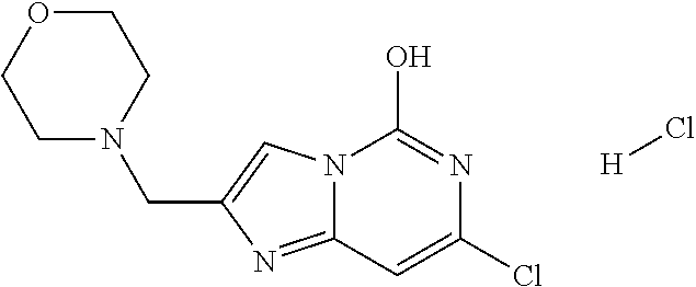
N12C(=NC(CN3CCOCC3)=C1)C=C(Cl)N=C2O.[H]Cl
